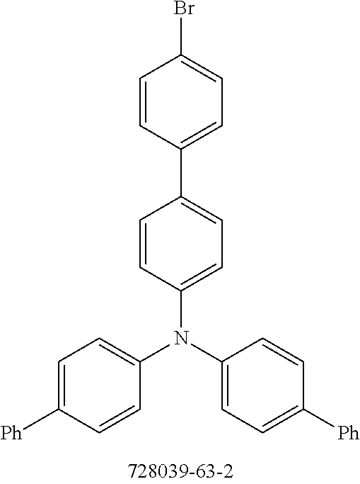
C1=CC(N(C2=CC=C([Ph])C=C2)C2=CC=C([Ph])C=C2)=CC=C1C1=CC=C(Br)C=C1
